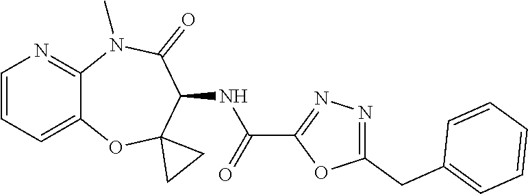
C12=CC=CN=C1N(C)C(=O)C(NC(C1=NN=C(CC3=CC=CC=C3)O1)=O)C1(O2)CC1
